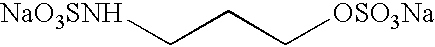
[NaO3SNH]CCC[OSO3Na]
